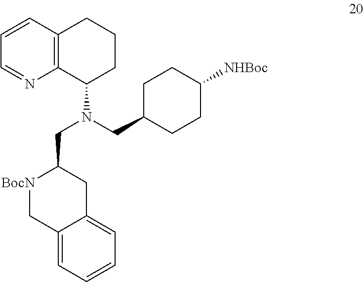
C12=C(C=CC=N1)CCCC2N(CC1CCC([NHBoc])CC1)CC1[BocN]CC2=CC=CC=C2C1
